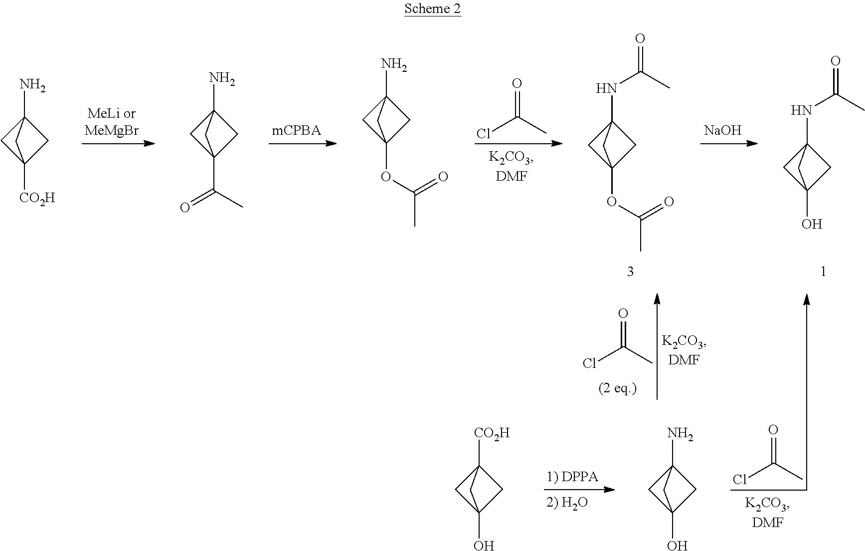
ClC(C)=O.N(C12CC(O)(C1)C2)C(=O)C.N(C12CC(OC(C)=O)(C1)C2)C(=O)C.[NaOH].NC12CC([CO2H])(C1)C2.NC12CC(C(C)=O)(C1)C2.NC12CC(OC(C)=O)(C1)C2.ClC(C)=O.ClC(C)=O.[CO2H]C12CC(O)(C1)C2.NC12CC(O)(C1)C2
